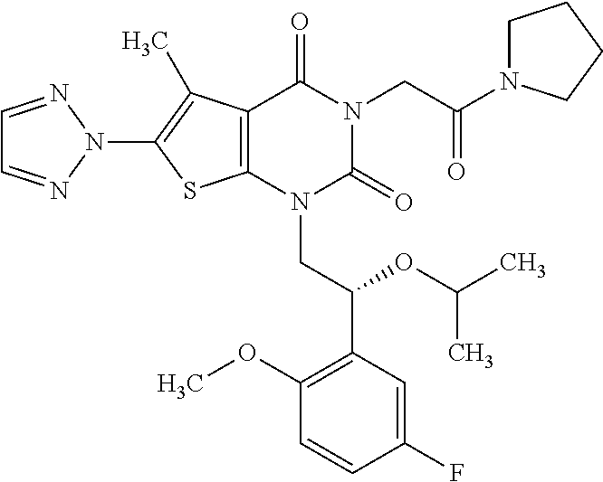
C12=C(C(C)=C(N3N=CC=N3)S1)C(=O)N(CC(=O)N1CCCC1)C(=O)N2CC(C1=C(OC)C=CC(F)=C1)OC(C)C
